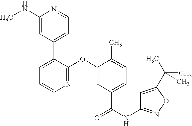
N1=C(OC2=CC(C(NC3=NOC(C(C)(C)C)=C3)=O)=CC=C2C)C(C2=CC=NC(NC)=C2)=CC=C1
